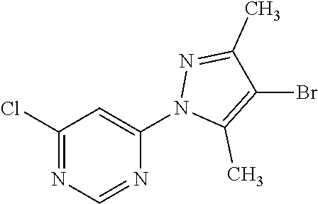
C1(Cl)=NC=NC(N2C(C)=C(Br)C(C)=N2)=C1
